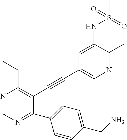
N1=C(C)C(NS(=O)(C)=O)=CC(C#CC2=C(CC)N=CN=C2C2=CC=C(CN)C=C2)=C1
